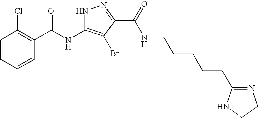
C1=CC=CC(C(=O)NC2=C(Br)C(C(=O)NCCCCCC3=NCCN3)=NN2)=C1Cl
